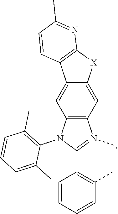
C12=C(N(C3=C(C)C=CC=C3C)C(C3=C(C)C=CC=C3)=N1C)C=C1C(=C2)[X]C2=C1C=CC(C)=N2
